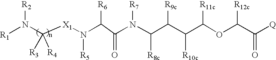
[R1]N(C([X1]N(C(C(N(C(C(C(C(OC(C([Q])=O)[R12c])[R11c])[R10c])[R9c])[R8c])[R7])=O)[R6])[R5])([R3])[R4])[R2]
